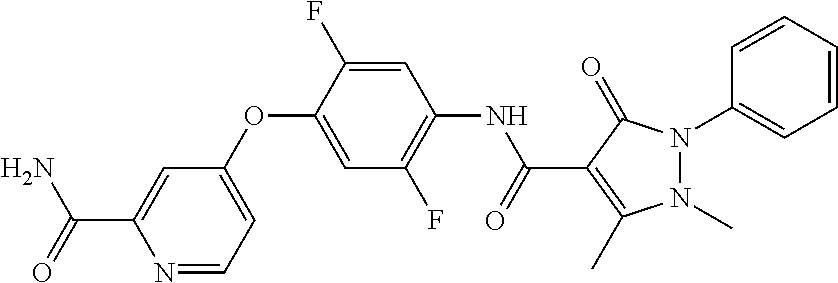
C1(OC2=CC(F)=C(NC(C3=C(C)N(C)N(C4=CC=CC=C4)C3=O)=O)C=C2F)=CC=NC(C(N)=O)=C1
